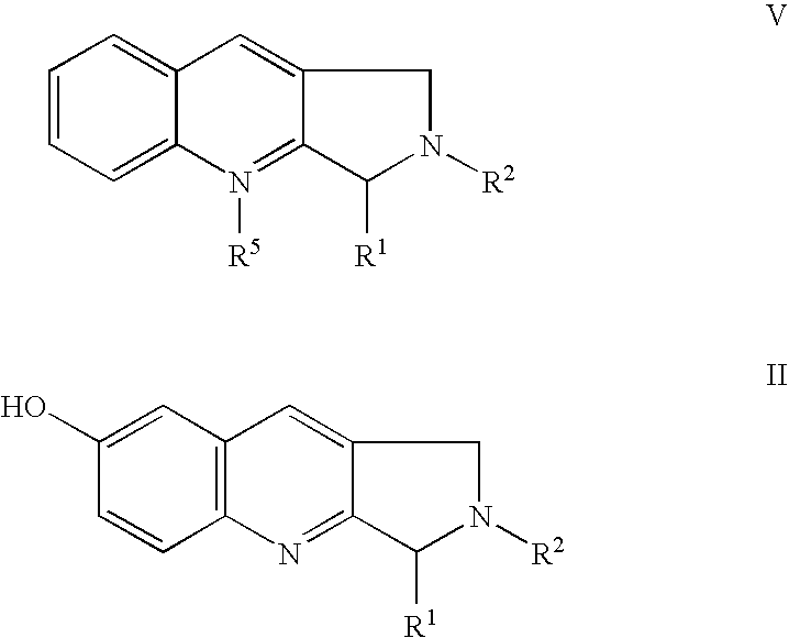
C1=CC=C2C(=C1)C=C1C(=N2[R5])C([R1])N([R2])C1.C1(O)=CC2=C(C=C1)N=C1C(=C2)CN([R2])C1[R1]
